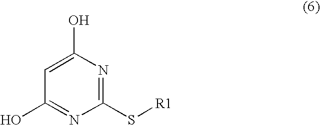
C1=C(O)N=C(S[R1])N=C1O
